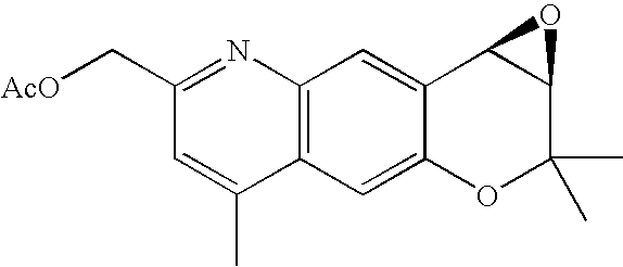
C1(C[AcO])=NC2=C(C(C)=C1)C=C1C(=C2)C2C(C(C)(C)O1)O2
